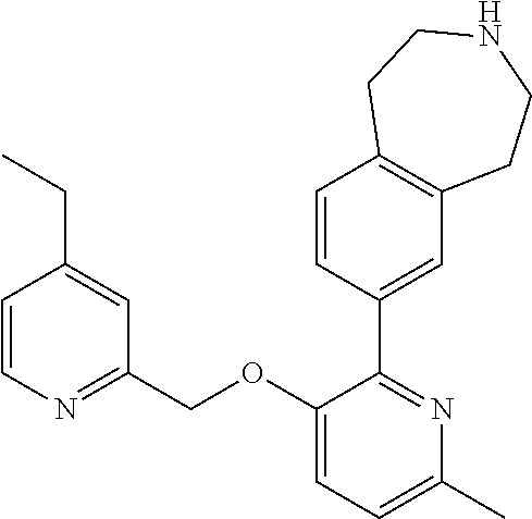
C1=CN=C(COC2=CC=C(C)N=C2C2=CC3=C(C=C2)CCNCC3)C=C1CC
